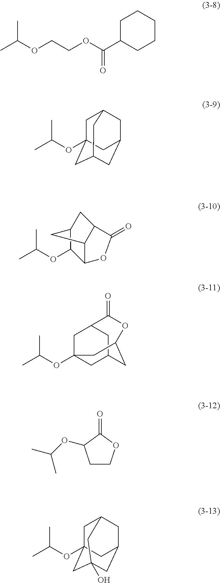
C1C(C(OCCOC(C)C)=O)CCCC1.C1C2(OC(C)C)CC3CC(CC1C3)C2.C12C3C(CC(C1OC(C)C)C3)C(=O)O2.C1C2(OC(C)C)CC3CC1C(=O)OC(C3)C2.C1COC(=O)C1OC(C)C.C1C2(OC(C)C)CC3(O)CC(CC1C3)C2
